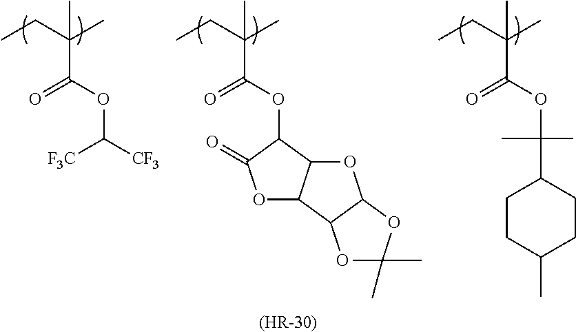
[(HR-30)].CCC(C)(C)C(=O)OC(C1CCC(C)CC1)(C)C.CCC(C)(C)C(OC([CF3])[F3C])=O.CCC(C)(C)C(=O)OC1C2C(OC1=O)C1C(O2)OC(C)(C)O1
